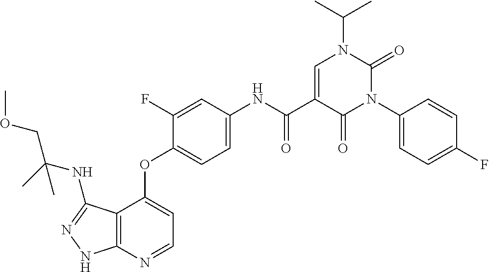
C12=C(N=CC=C1OC1=CC=C(NC(C3=CN(C(C)C)C(=O)N(C4=CC=C(F)C=C4)C3=O)=O)C=C1F)NN=C2NC(COC)(C)C
